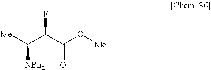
[NBn2]C(C(C(=O)O[Me])F)[Me]
